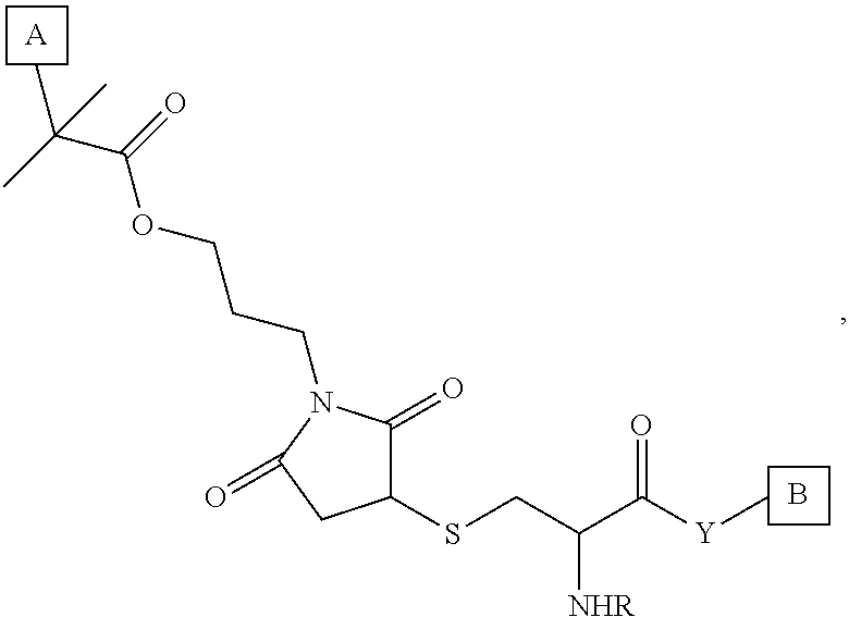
C1(SCC(C([Y]C)=O)[NHR])C(=O)N(CCCOC(C(C)(C)C)=O)C(=O)C1.[A].B
